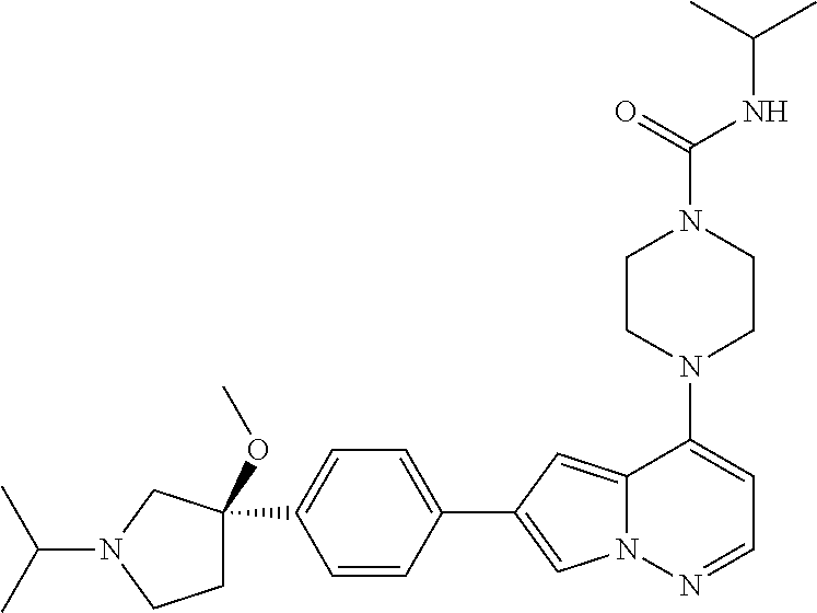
N1(C2=CC=NN3C2=CC(C2=CC=C(C4(OC)CCN(C(C)C)C4)C=C2)=C3)CCN(C(NC(C)C)=O)CC1
